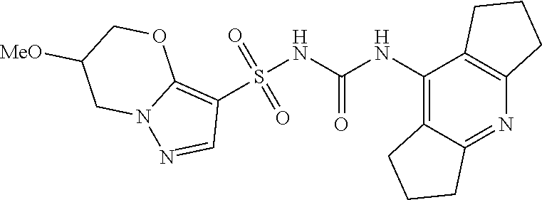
S(NC(NC1=C2C(=NC3=C1CCC3)CCC2)=O)(C1=C2N(N=C1)CC([MeO])CO2)(=O)=O
